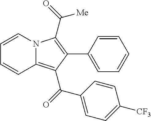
C1=CC(C2=C(C([Me])=O)N3C(=C2C(=O)C2=CC=C([CF3])C=C2)C=CC=C3)=CC=C1
